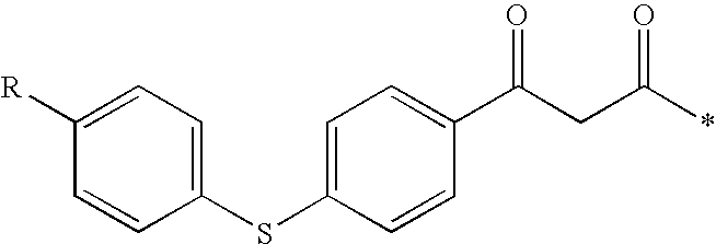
C1(SC2=CC=C(C(CC(*)=O)=O)C=C2)=CC=C([R])C=C1
